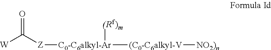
[W]C([Z][C0-C6alkyl-Ar]([(C0-C6alkyl-V][NO2)n])[(Rf)m])=O
